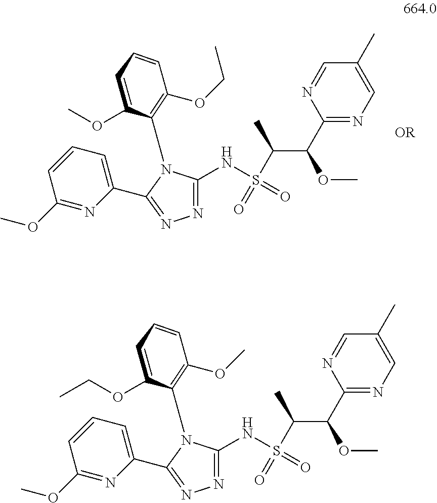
N(S(C(C)C(OC)C1=NC=C(C)C=N1)(=O)=O)C1=NN=C(C2=CC=CC(OC)=N2)N1C1=C(OCC)C=CC=C1OC.N(S(C(C)C(OC)C1=NC=C(C)C=N1)(=O)=O)C1=NN=C(C2=CC=CC(OC)=N2)N1C1=C(OC)C=CC=C1OCC
